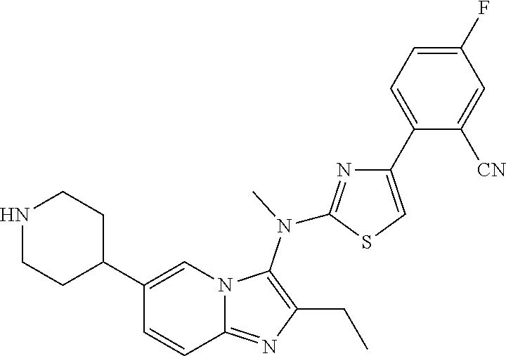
C1(C2=CN3C(=NC(CC)=C3N(C)C3=NC(C4=CC=C(F)C=C4[CN])=CS3)C=C2)CCNCC1
